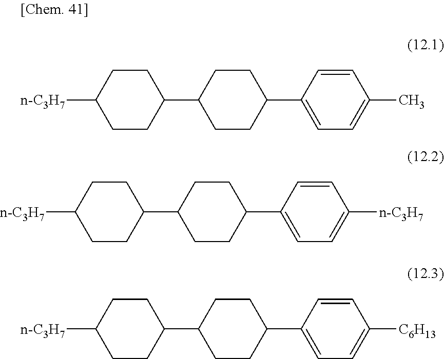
C1CC(C2CCC([n-C3H7])CC2)CCC1C1=CC=C(C)C=C1.C1CC(C2CCC([n-C3H7])CC2)CCC1C1=CC=C([n-C3H7])C=C1.C1CC(C2CCC([n-C3H7])CC2)CCC1C1=CC=C([C6H13])C=C1
